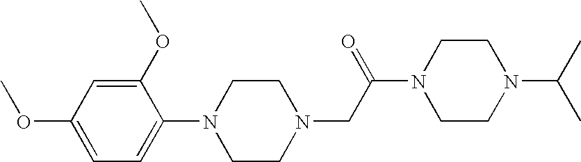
C1(OC)=CC(OC)=CC=C1N1CCN(CC(N2CCN(C(C)C)CC2)=O)CC1
